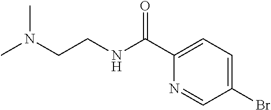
CN(CCNC(C1=CC=C(Br)C=N1)=O)C
